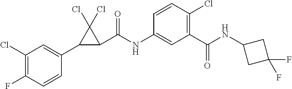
C1(Cl)=C(F)C=CC(C2C(C(NC3=CC(C(=O)NC4CC(F)(F)C4)=C(Cl)C=C3)=O)C2(Cl)Cl)=C1
